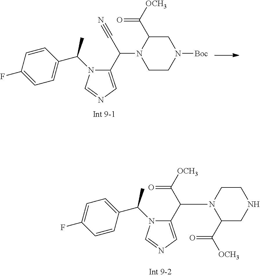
C1(F)=CC=C(C(N2C(C(N3C(C([OCH3])=O)CN([Boc])CC3)C#N)=CN=C2)C)C=C1.C1(F)=CC=C(C(N2C(C(N3CCNCC3C(=O)[OCH3])C([OCH3])=O)=CN=C2)C)C=C1
